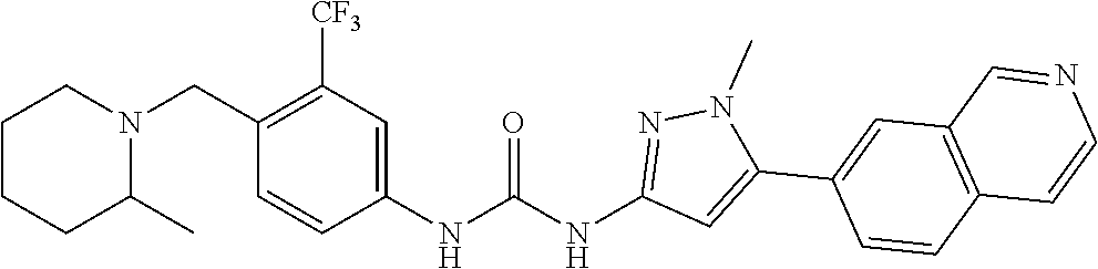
C1(CN2CCCCC2C)=C([CF3])C=C(NC(NC2=NN(C)C(C3=CC4=C(C=C3)C=CN=C4)=C2)=O)C=C1
